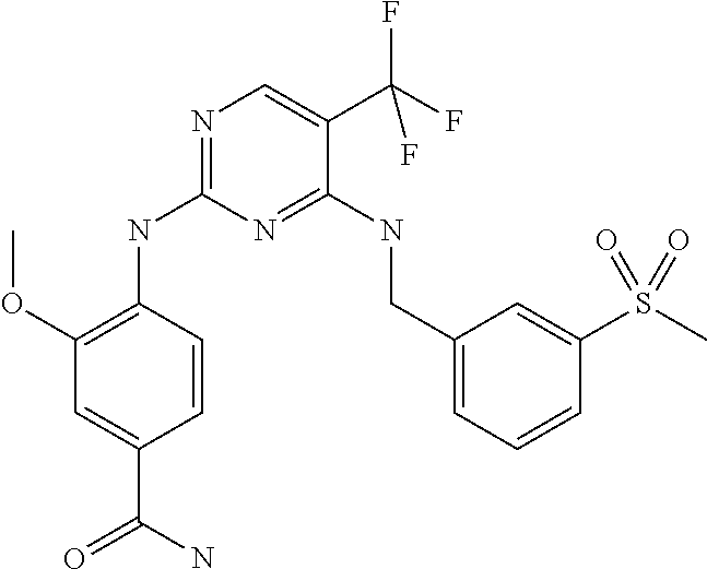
N1=C(NC2=C(OC)C=C(C(N)=O)C=C2)N=C(NCC2=CC=CC(S(C)(=O)=O)=C2)C(C(F)(F)F)=C1
